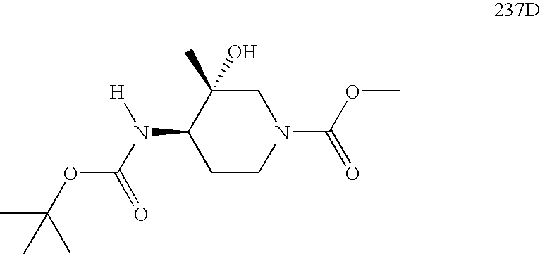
C1CN(C(OC)=O)CC(C)(O)C1N(C(=O)OC(C)(C)C)[H]
